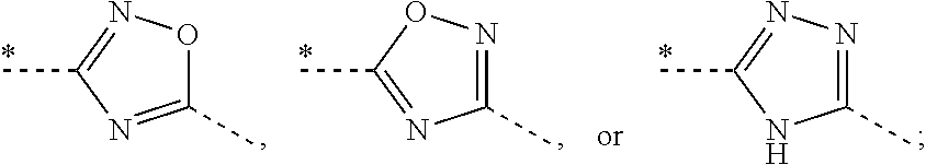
C1(C)=NC(C)=NO1.C1(C)=NOC(C)=N1.C1(C)=NN=C(C)N1
